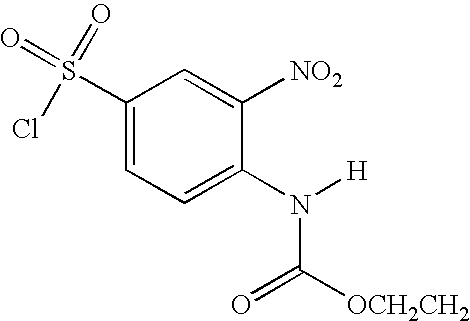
C1(S(=O)(Cl)=O)=CC=C(N([H])C(=O)[OCH2CH2])C([NO2])=C1
